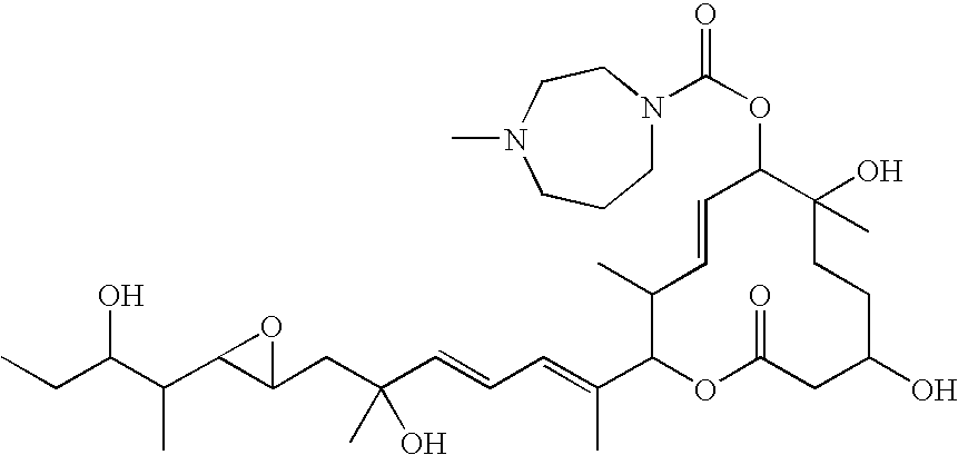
OC(C(C)C1C(CC(O)(C)C=CC=C(C)C2OC(=O)CC(O)CCC(C)(O)C(OC(=O)N3CCCN(C)CC3)C=CC2C)O1)CC
